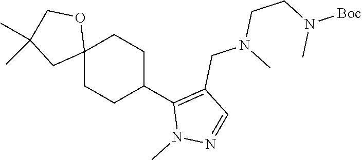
C12(CCC(C3=C(CN(C)CCN(C)[Boc])C=NN3C)CC1)OCC(C)(C)C2
